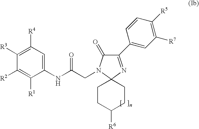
C1([R3])=C([R4])C=C(NC(CN2C3(N=C(C4=CC([R7])=C([R5])C=C4)C2=O)CCC([R6])CC3)=O)C([R1])=C1[R2]
